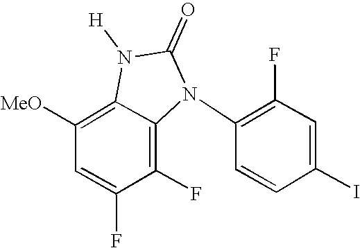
C1(F)=C2C(=C([MeO])C=C1F)N([H])C(=O)N2C1=C(F)C=C(I)C=C1
